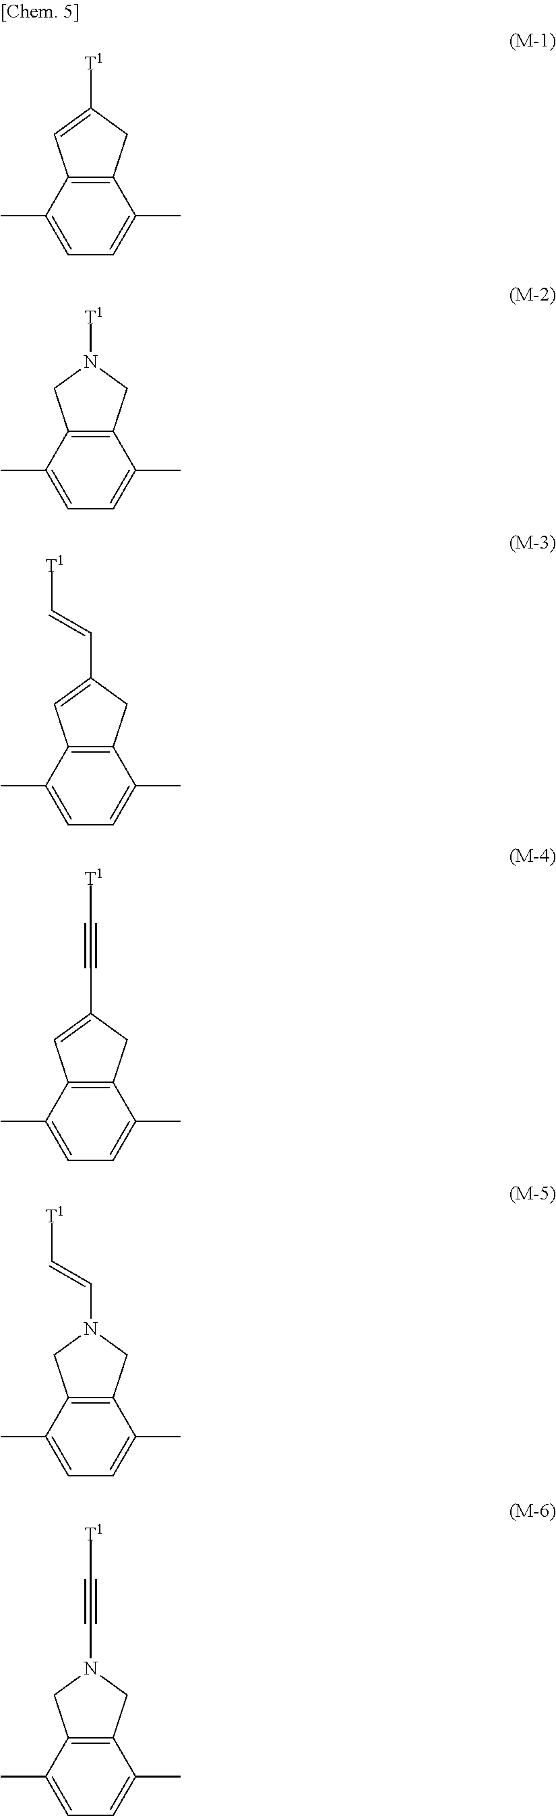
C1=C(C)C2=C(C(C)=C1)CC([T1])=C2.C1=C(C)C2=C(C(C)=C1)CN([T1])C2.C1=C(C)C2=C(C(C)=C1)CC(C=C[T1])=C2.C1=C(C)C2=C(C(C)=C1)CC(C#C[T1])=C2.C1=C(C)C2=C(C(C)=C1)CN(C=C[T1])C2.C1=C(C)C2=C(C(C)=C1)CN(C#C[T1])C2
